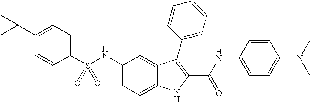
C1(C(C)(C)C)=CC=C(S(NC2=CC=C3C(=C2)C(C2=CC=CC=C2)=C(C(NC2=CC=C(N(C)C)C=C2)=O)N3)(=O)=O)C=C1
